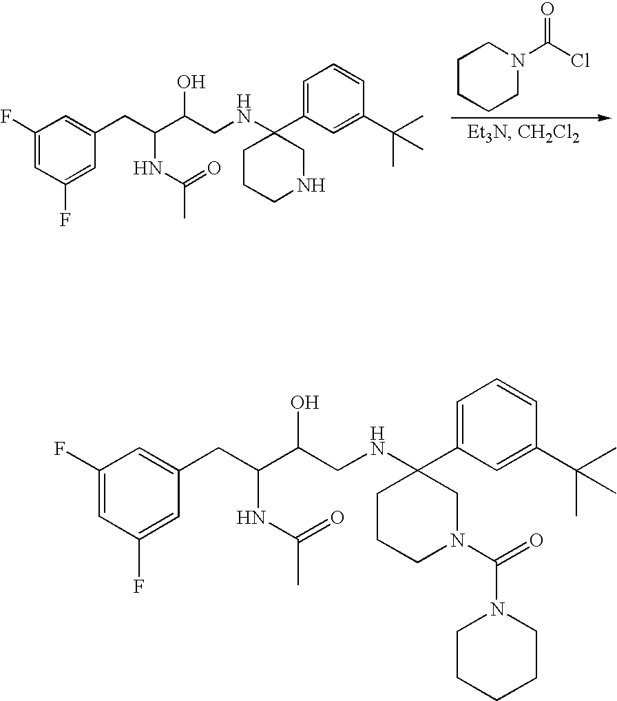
C1CC(NCC(C(CC2=CC(F)=CC(F)=C2)NC(C)=O)O)(C2=CC=CC(C(C)(C)C)=C2)CNC1.C1CCCN(C(Cl)=O)C1.C1CC(NCC(C(CC2=CC(F)=CC(F)=C2)NC(C)=O)O)(C2=CC=CC(C(C)(C)C)=C2)CN(C(=O)N2CCCCC2)C1
